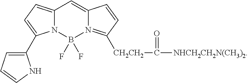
C12=CC=C(C3=CC=CN3)N1B(F)(F)N1=C([CH2CH2]C([NHCH2CH2N(CH3)2])=O)C=CC1=C2
